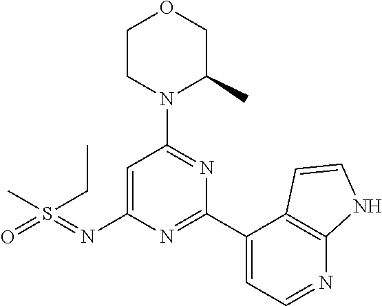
O1CCN(C2=NC(C3=CC=NC4=C3C=CN4)=NC(N=S(=O)(C)CC)=C2)C(C)C1
